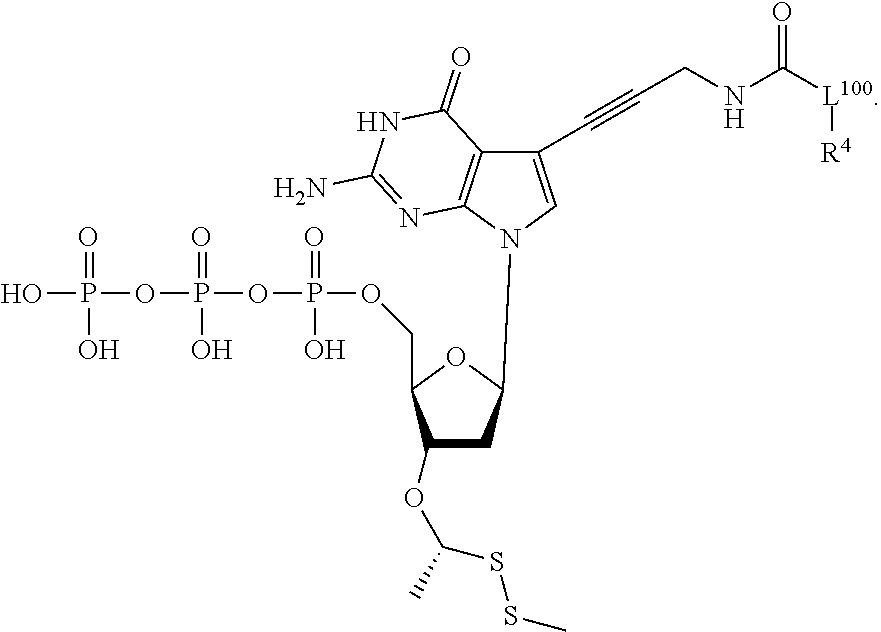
OP(=O)(O)OP(=O)(O)OP(=O)(O)OCC1C(OC(SSC)C)CC(N2C3=C(C(=O)NC(N)=N3)C(C#CCNC(=O)[L100][R4])=C2)O1
